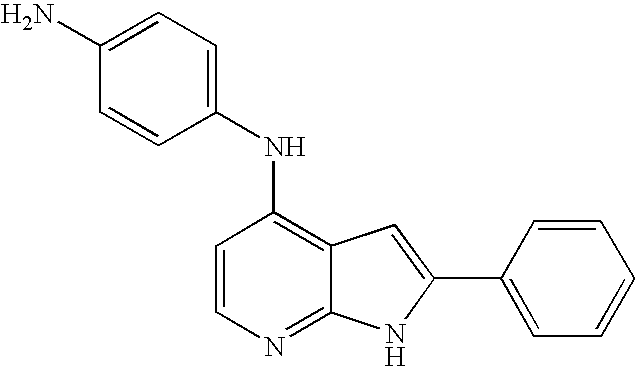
C1=CN=C2C(=C1NC1=CC=C(N)C=C1)C=C(C1=CC=CC=C1)N2
